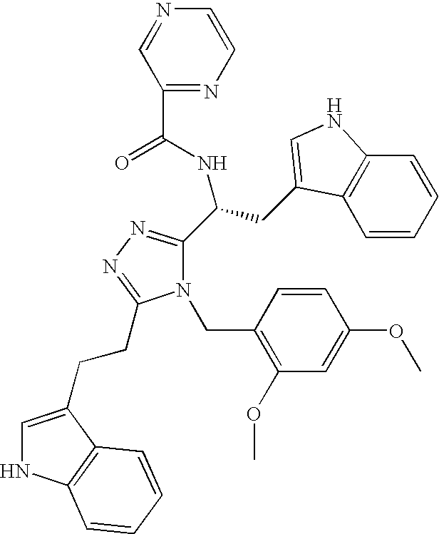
N1(CC2=C(OC)C=C(OC)C=C2)C(C(CC2=CNC3=C2C=CC=C3)NC(C2=NC=CN=C2)=O)=NN=C1CCC1=CNC2=C1C=CC=C2
